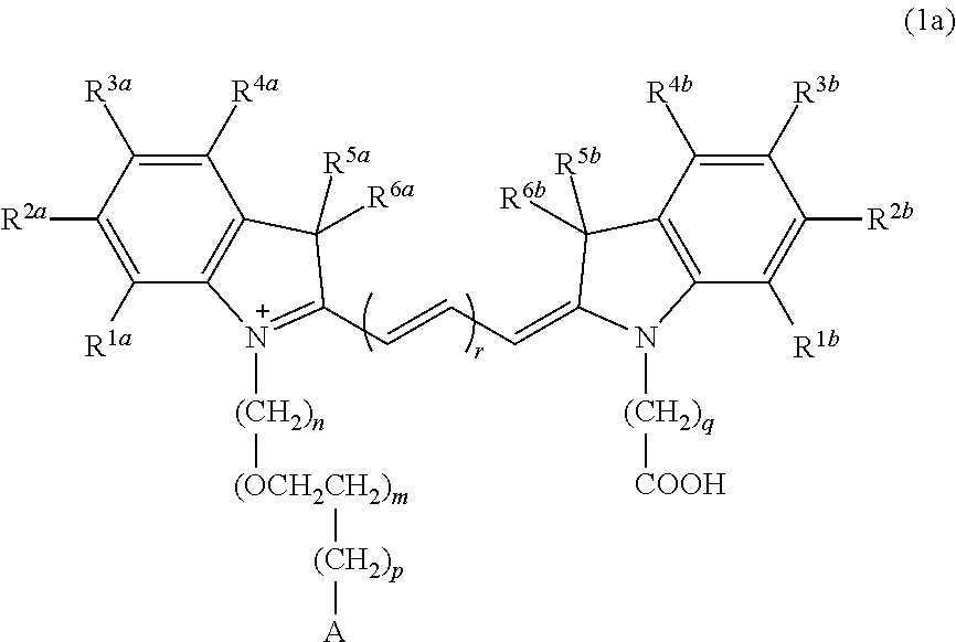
C1([R4a])=C([R3a])C([R2a])=C([R1a])C2=C1C([R6a])([R5a])C(C=CC=C1N([(CH2)q][COOH])C3=C(C([R4b])=C([R3b])C([R2b])=C3[R1b])C1([R6b])[R5b])=[N+]2[(CH2)n][(OCH2CH2)m][(CH2)p][A]
